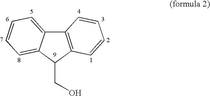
C12=C(C(CO)C3=CC=CC=C13)C=CC=C2
